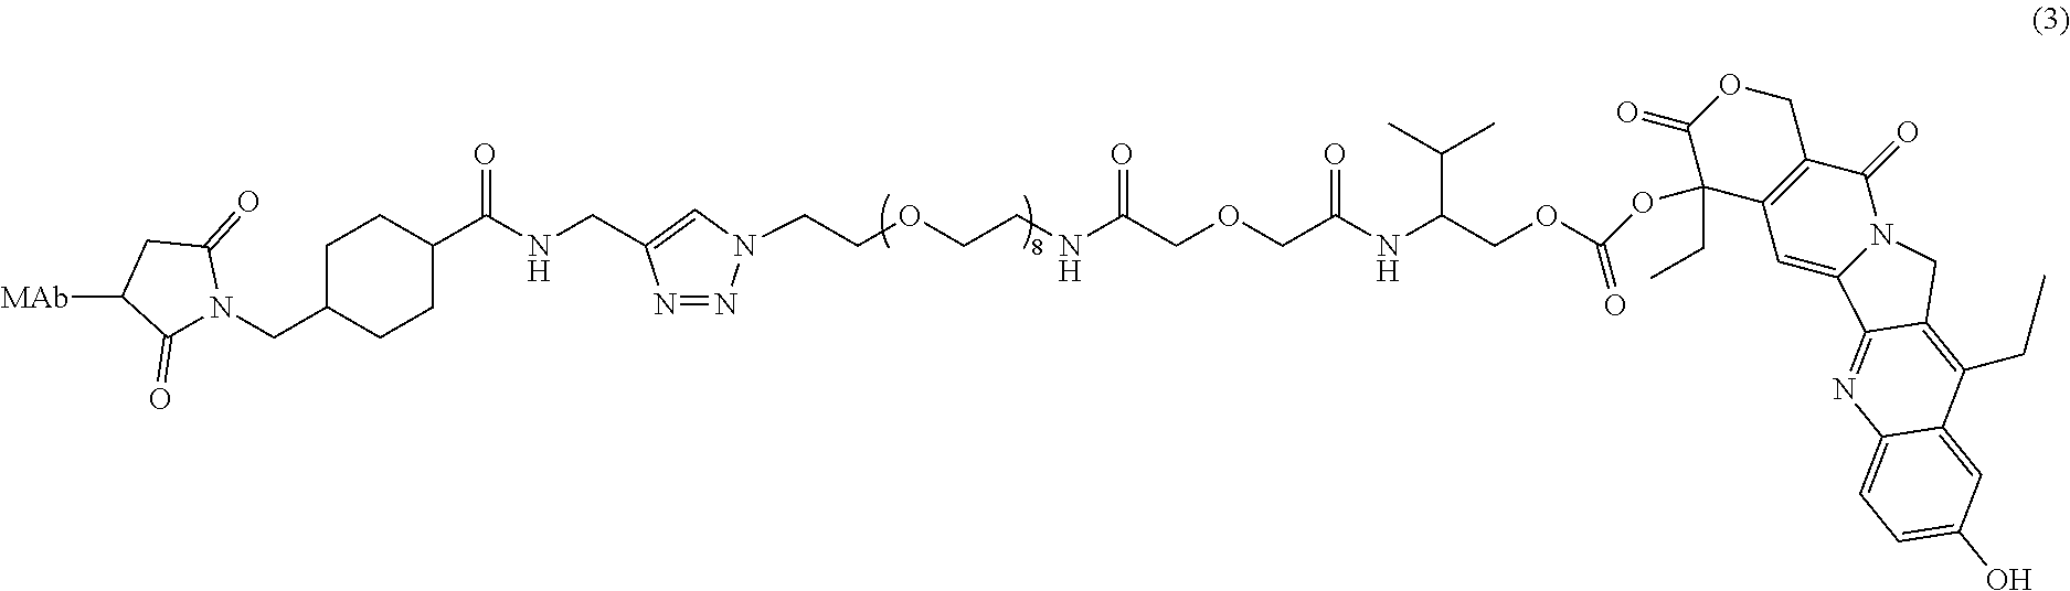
C1C(CN2C(=O)C([MAb])CC2=O)CCC(C(NCC2=CN(CCOCCNC(COCC(NC(COC(=O)OC3(CC)C(=O)OCC4=C3C=C3N(C4=O)CC4=C(CC)C5=CC(O)=CC=C5N=C34)C(C)C)=O)=O)N=N2)=O)C1
